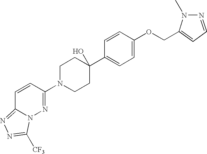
C1(OCC2=CC=NN2C)=CC=C(C2(O)CCN(C3=NN4C(=NN=C4[CF3])C=C3)CC2)C=C1
